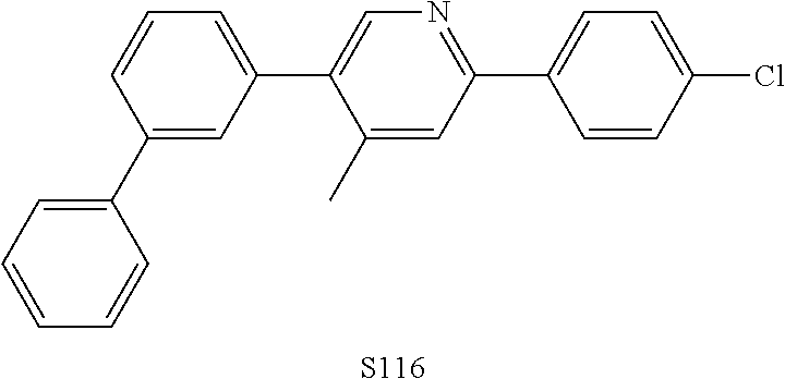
C1=CC=C(C2=CC(C3=CN=C(C4=CC=C(Cl)C=C4)C=C3C)=CC=C2)C=C1.[S116]
